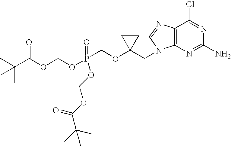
CC(C(OCOP(COC1(CN2C3=C(N=C2)C(Cl)=NC(N)=N3)CC1)(=O)OCOC(C(C)(C)C)=O)=O)(C)C
